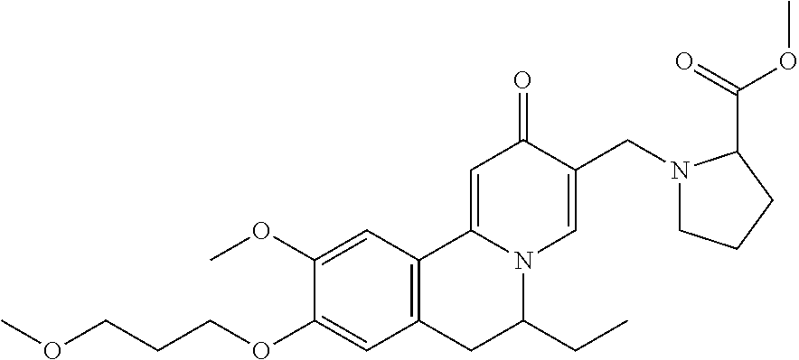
COCCCOC1=CC2=C(C=C1OC)C1=CC(=O)C(CN3CCCC3C(=O)OC)=CN1C(CC)C2
